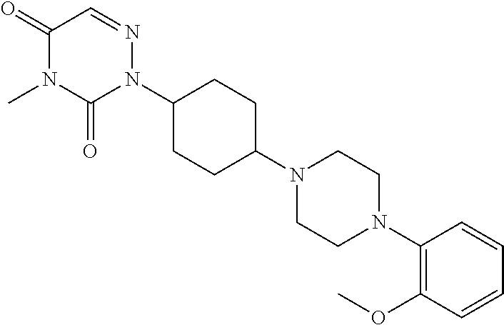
N1(C2CCC(N3N=CC(=O)N(C)C3=O)CC2)CCN(C2=C(OC)C=CC=C2)CC1
